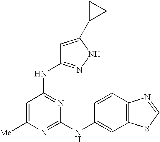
C1=C([Me])N=C(NC2=CC3=C(C=C2)N=CS3)N=C1NC1=NNC(C2CC2)=C1
